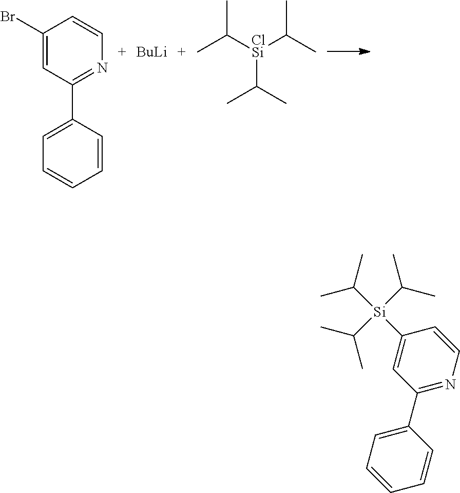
C1(Br)=CC(C2=CC=CC=C2)=NC=C1.CC(C)[ClSi](C(C)C)C(C)C.[BuLi].C1(C2=NC=CC([Si](C(C)C)(C(C)C)C(C)C)=C2)=CC=CC=C1
